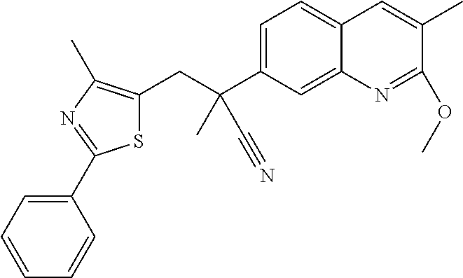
CC1=CC2=CC=C(C(CC3=C(C)N=C(C4=CC=CC=C4)S3)(C)C#N)C=C2N=C1OC
